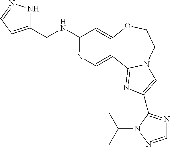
C1(NCC2=CC=NN2)=NC=C2C(=C1)OCCN1C2=NC(C2=NC=NN2C(C)C)=C1
